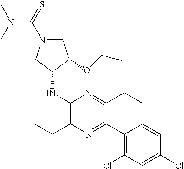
C1(NC2CN(C(N(C)C)=S)CC2OCC)=C(CC)N=C(C2=C(Cl)C=C(Cl)C=C2)C(CC)=N1
